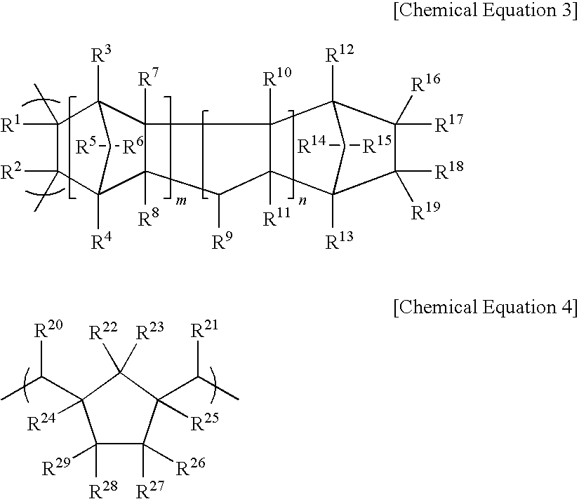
C1([R1])(C)C2([R3])C3([R7])C([R8])(C([R4])(C1([R2])C)C2)C([R9])C1([R11])C2([R13])C([R18])([R19])C([R17])([R16])C([R12])(C31[R10])C2.[R5][R6].[R15][R14].C1([R28])([R29])C([R27])([R26])C(C([R21])C)([R25])C([R23])([R22])C1(C([R20])C)[R24]
